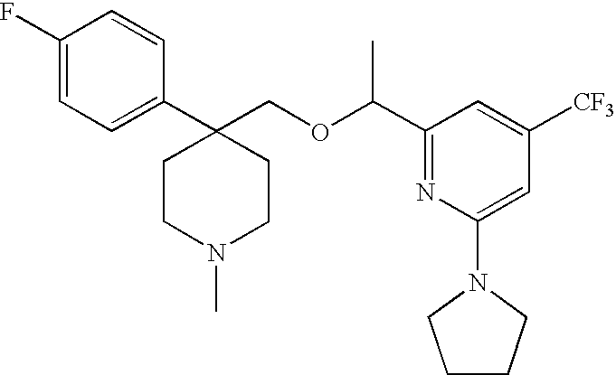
C1(F)=CC=C(C2(COC(C3=NC(N4CCCC4)=CC([CF3])=C3)C)CCN(C)CC2)C=C1
